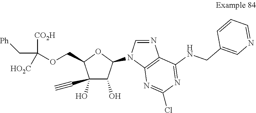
C1(O)(C#C)C(O)C(N2C=NC3=C2N=C(Cl)N=C3NCC2=CN=CC=C2)OC1COC([CO2H])(C[Ph])[HO2C]
